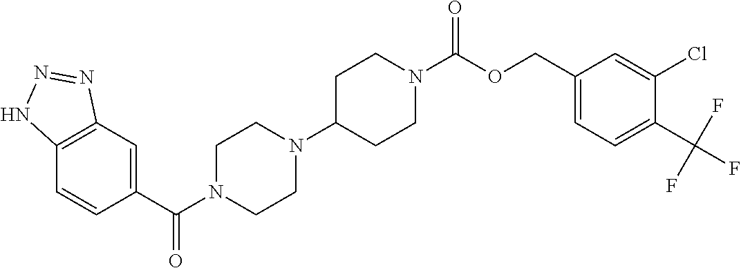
C1(C(N2CCN(C3CCN(C(OCC4=CC=C(C(F)(F)F)C(Cl)=C4)=O)CC3)CC2)=O)=CC2=C(C=C1)NN=N2
